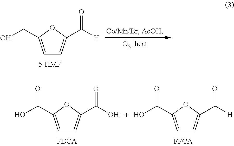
C1=C(CO)OC(C(=O)[H])=C1.C1=C(C(O)=O)OC(C(=O)O)=C1.C1=C(C(O)=O)OC(C(=O)[H])=C1
